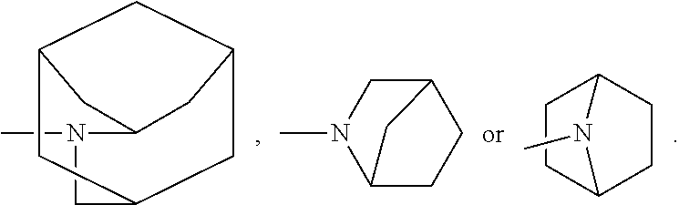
C12CC3CC(C1)CC(CN3C)C2.CN1C2CCC(C1)C2.C1CC2CCC1N2C
